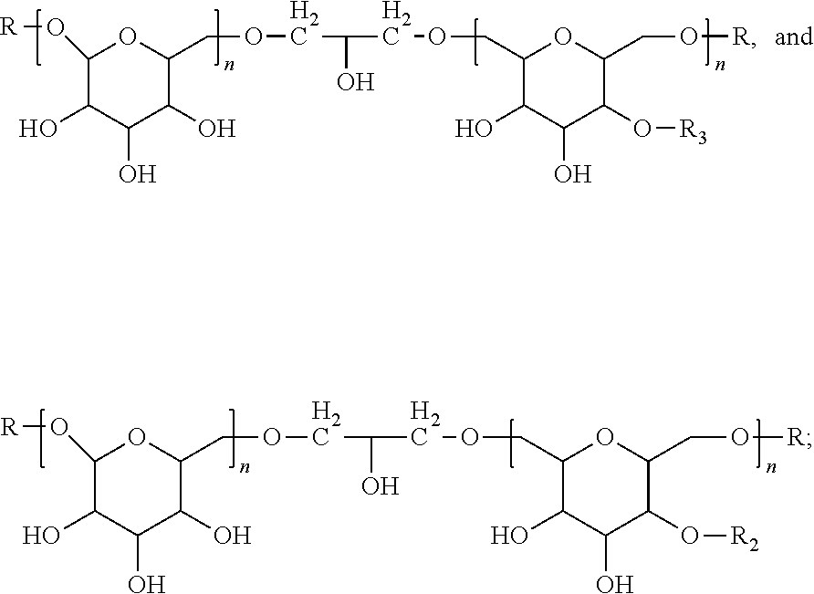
C1(O[R])C(O)C(O)C(O)C(COCC(O)COCC2C(O)C(O)C(O[R2])C(CO[R])O2)O1.C1(O[R])C(O)C(O)C(O)C(COCC(O)COCC2C(O)C(O)C(O[R3])C(CO[R])O2)O1
